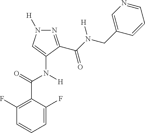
N1=C(C(N([H])CC2=CN=CC=C2)=O)C(N([H])C(C2=C(F)C=CC=C2F)=O)=CN1[H]
